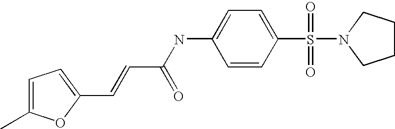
C1(C=CC(NC2=CC=C(S(=O)(=O)N3CCCC3)C=C2)=O)=CC=C(C)O1
